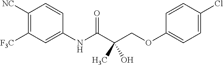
C1(NC(C(COC2=CC=C(Cl)C=C2)(C)O)=O)=CC([F3C])=C([NC])C=C1
